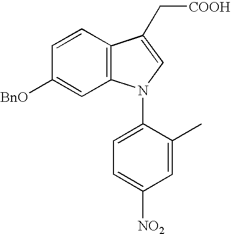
C1([BnO])=CC2=C(C=C1)C(C[COOH])=CN2C1=CC=C([NO2])C=C1C
